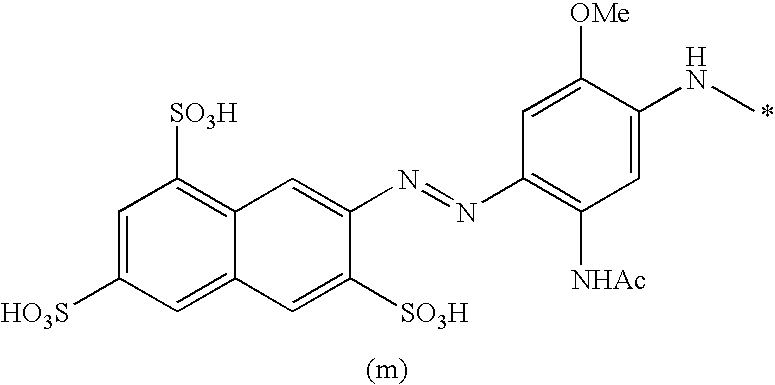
C1=C([HO3S])C=C2C(=C1[SO3H])C=C(N=NC1=C([NHAc])C=C(NC)C([OMe])=C1)C([SO3H])=C2
